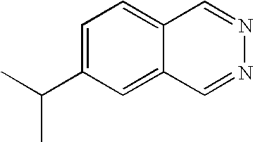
C1=C(C(C)C)C=C2C(=C1)C=NN=C2
